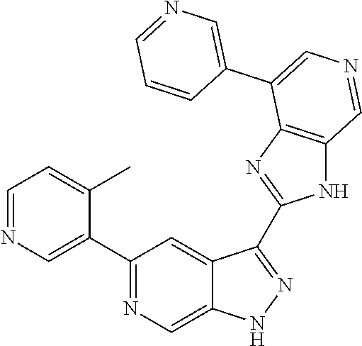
C1(C2=CN=CC=C2C)=NC=C2C(=C1)C(C1=NC3=C(N1)C=NC=C3C1=CN=CC=C1)=NN2
